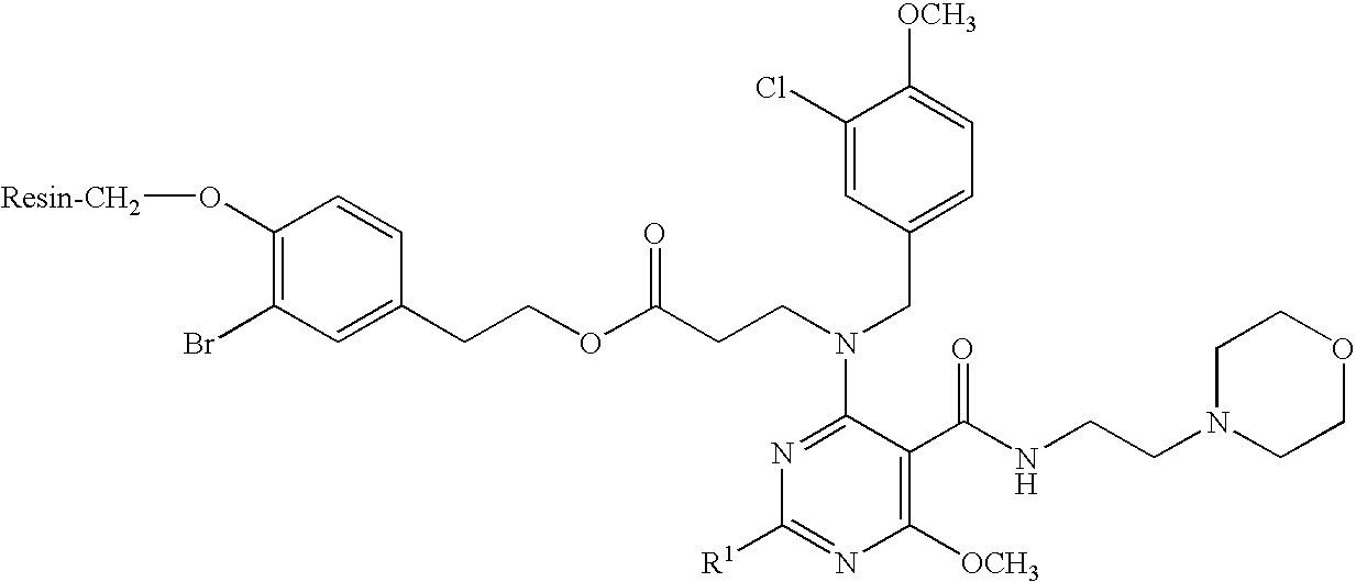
C1(O[Resin-CH2])=C(Br)C=C(CCOC(CCN(CC2=CC=C([OCH3])C(Cl)=C2)C2=NC([R1])=NC([OCH3])=C2C(NCCN2CCOCC2)=O)=O)C=C1
